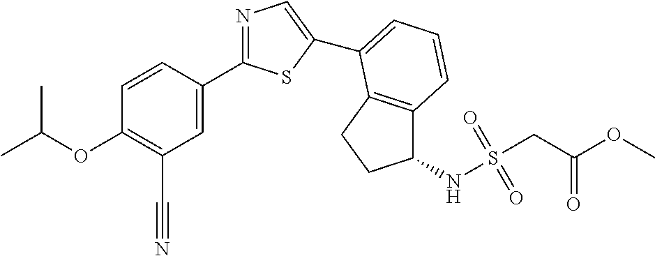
C1=CC(C2=NC=C(C3=CC=CC4=C3CCC4NS(CC(OC)=O)(=O)=O)S2)=CC(C#N)=C1OC(C)C
